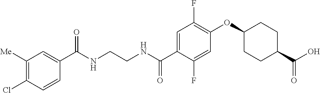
C(NCCNC(C1=CC(F)=C(OC2CCC(C(O)=O)CC2)C=C1F)=O)(=O)C1=CC([Me])=C(Cl)C=C1
